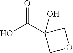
OC(C1(O)COC1)=O
